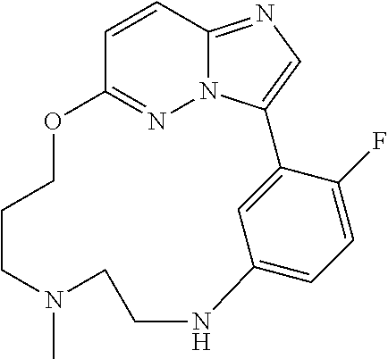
C1=CC2=NC=C3N2N=C1OCCCN(C)CCNC1=CC=C(F)C3=C1
